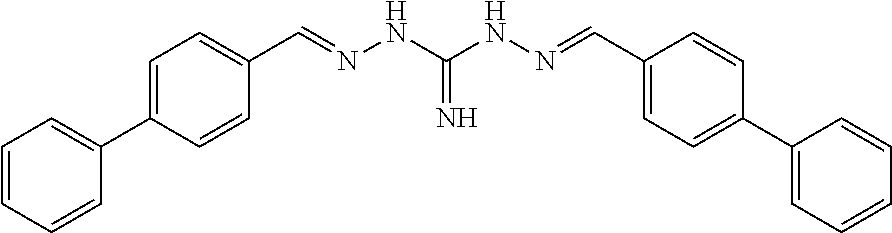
C1=C(C2=CC=CC=C2)C=CC(C=NNC(NN=CC2=CC=C(C3=CC=CC=C3)C=C2)=N)=C1
